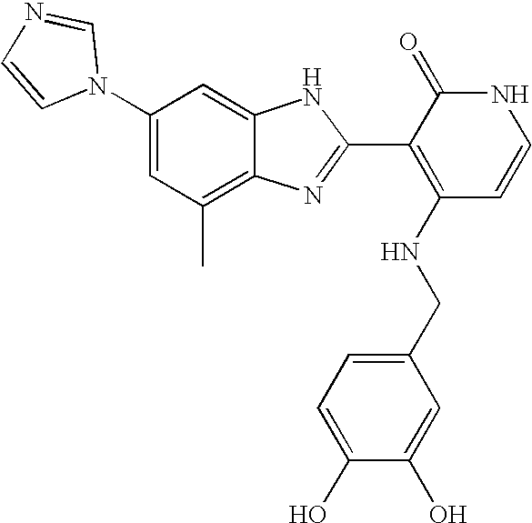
C1(C)=C2C(=CC(N3C=NC=C3)=C1)NC(C1=C(NCC3=CC=C(O)C(O)=C3)C=CNC1=O)=N2
